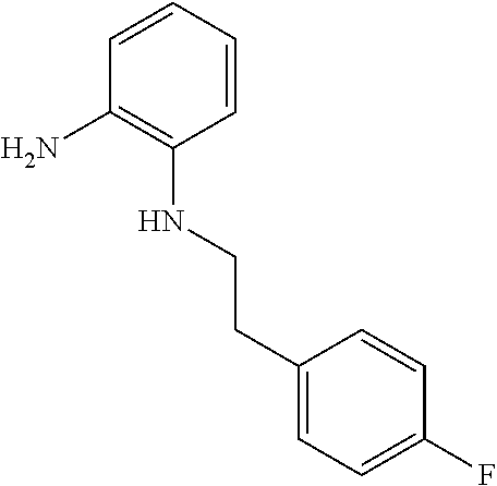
C1=CC=CC(N)=C1NCCC1=CC=C(F)C=C1
